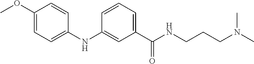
C1(OC)=CC=C(NC2=CC(C(NCCCN(C)C)=O)=CC=C2)C=C1
